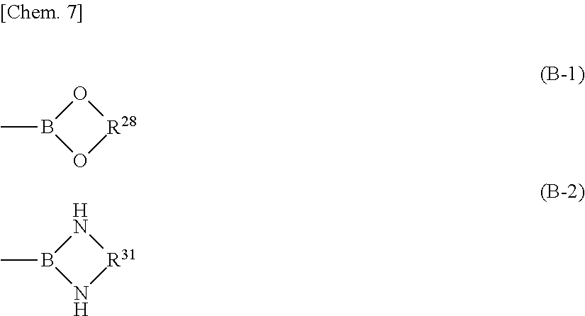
O1[R28]OB1C.N1[R31]NB1C
